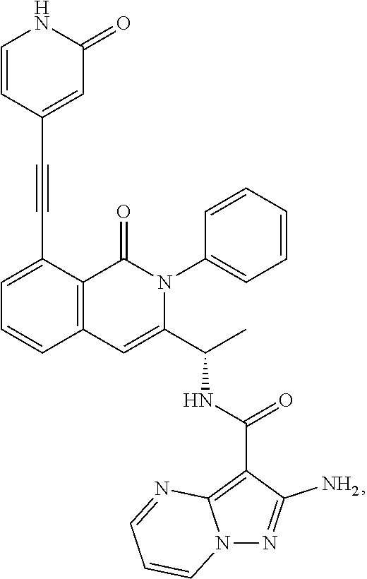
C1=C(C#CC2=CC(=O)NC=C2)C2=C(C=C1)C=C(C(C)NC(=O)C1=C3N(N=C1N)C=CC=N3)N(C1=CC=CC=C1)C2=O
